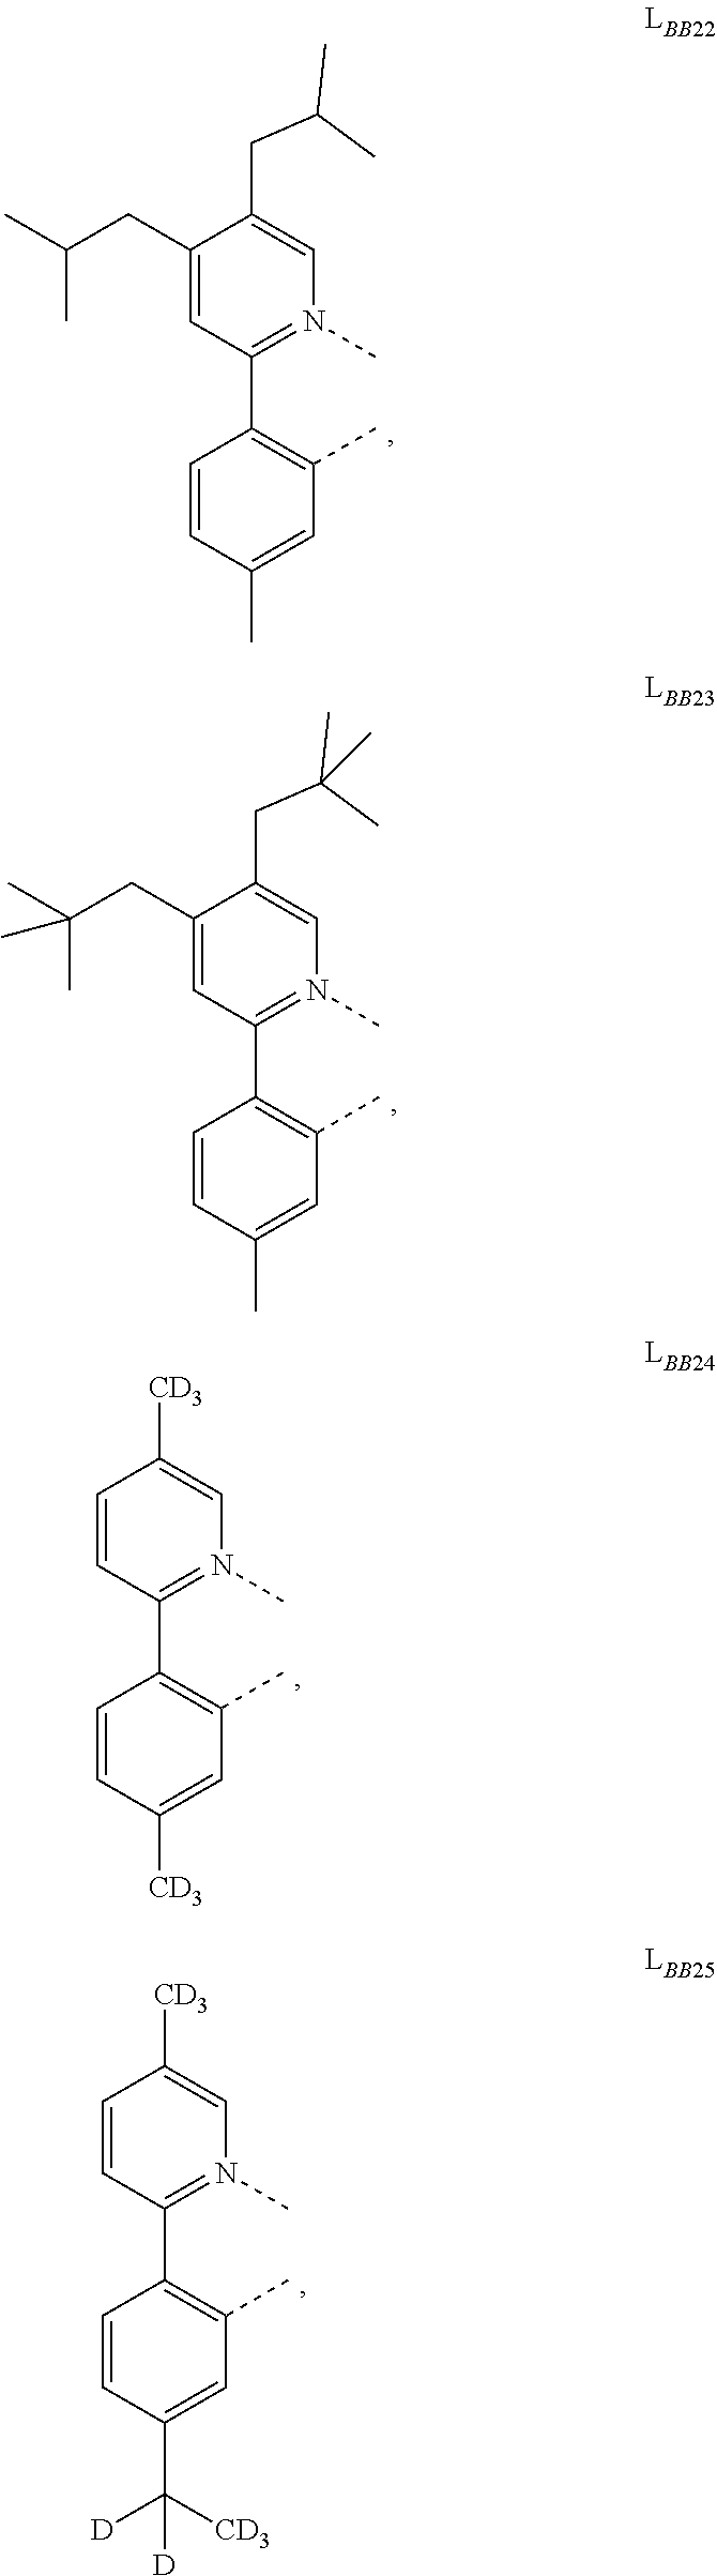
C1(CC(C)C)=CC(C2=C(C)C=C(C)C=C2)=N(C)C=C1CC(C)C.C1(CC(C)(C)C)=CC(C2=C(C)C=C(C)C=C2)=N(C)C=C1CC(C)(C)C.C1=CC(C2=C(C)C=C([CD3])C=C2)=N(C)C=C1[CD3].C1=CC(C2=C(C)C=C(C([CD3])([D])[D])C=C2)=N(C)C=C1[CD3]
